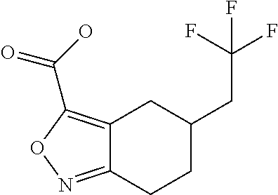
C12=C(C(O)=O)ON=C1CCC(CC(F)(F)F)C2
